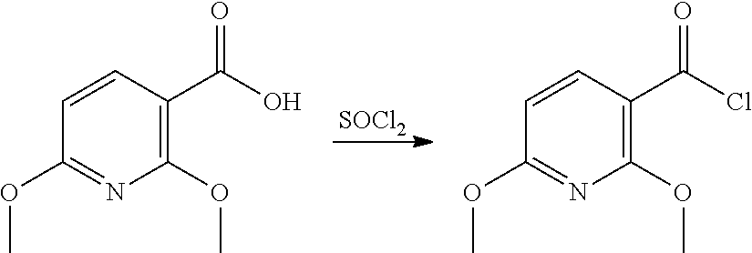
[SOCl2].C1=CC(C(O)=O)=C(OC)N=C1OC.C1=CC(C(Cl)=O)=C(OC)N=C1OC
